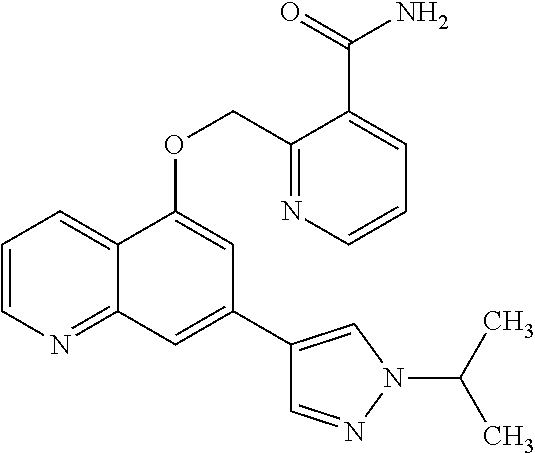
C1=CN=C2C(=C1)C(OCC1=NC=CC=C1C(=O)N)=CC(C1=CN(C(C)C)N=C1)=C2
